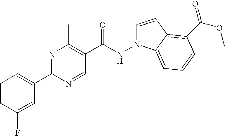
N1(NC(C2=C(C)N=C(C3=CC=CC(F)=C3)N=C2)=O)C=CC2=C(C(OC)=O)C=CC=C12
